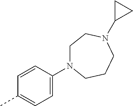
C1=CC(N2CCN(C3CC3)CCC2)=CC=C1C
